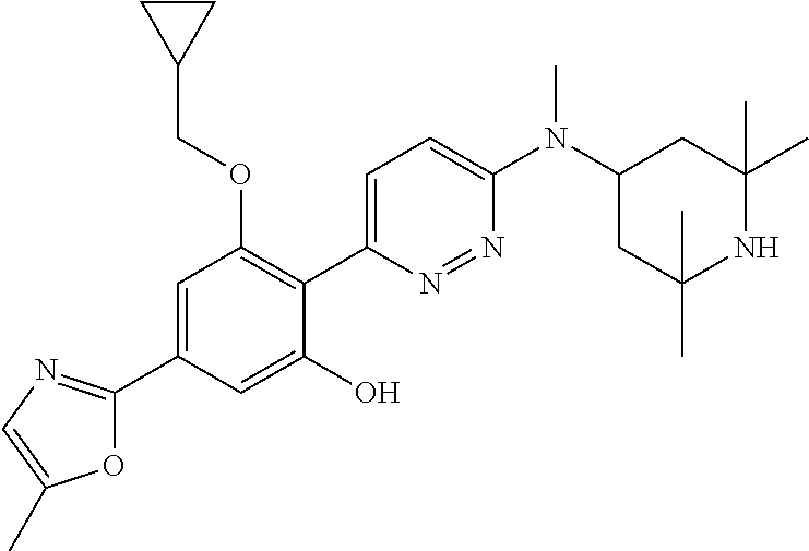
C1=C(C2=NC=C(C)O2)C=C(O)C(C2=CC=C(N(C3CC(C)(C)NC(C)(C)C3)C)N=N2)=C1OCC1CC1
